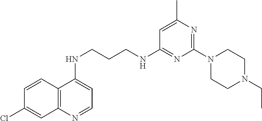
C1=CC2=C(C=C1Cl)N=CC=C2NCCCNC1=NC(N2CCN(CC)CC2)=NC(C)=C1
